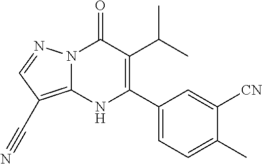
N12C(=C(C#N)C=N1)NC(C1=CC=C(C)C([CN])=C1)=C(C(C)C)C2=O
